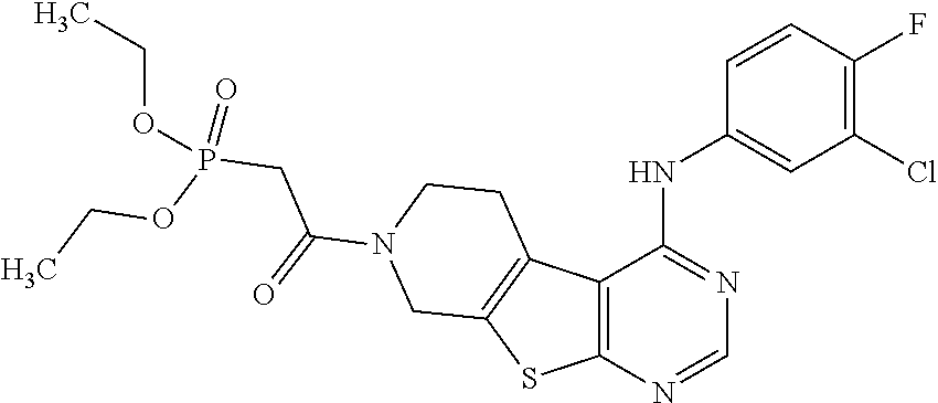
C12=C(SC3=C1CCN(C(=O)CP(OCC)(OCC)=O)C3)N=CN=C2NC1=CC(Cl)=C(F)C=C1
